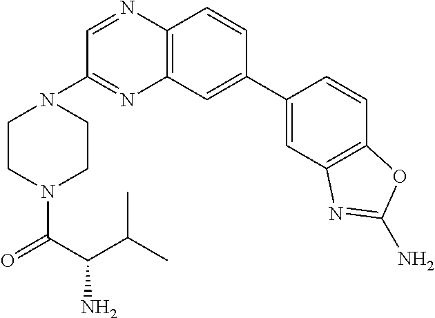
C12=C(C=CC(C3=CC4=C(C=C3)OC(N)=N4)=C1)N=CC(N1CCN(C(C(C(C)C)N)=O)CC1)=N2
